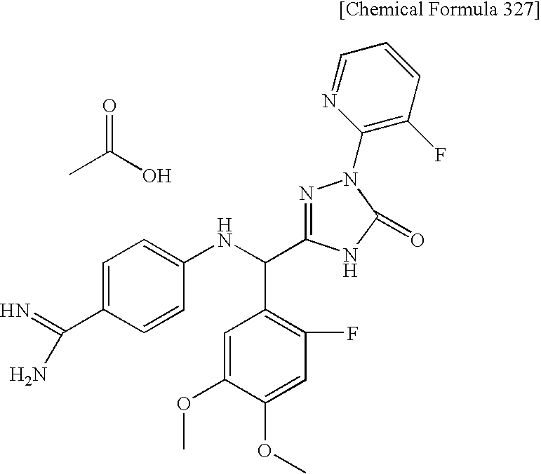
CC(O)=O.C1=C(C(=N)N)C=CC(NC(C2=C(F)C=C(OC)C(OC)=C2)C2=NN(C3=C(F)C=CC=N3)C(=O)N2)=C1
